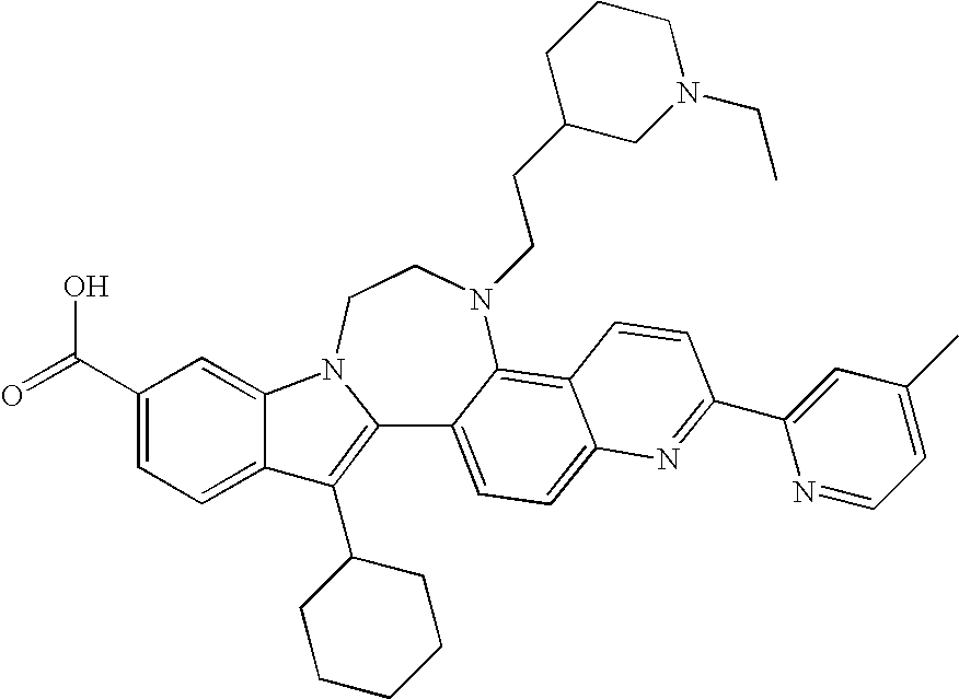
C12=C(C3CCCCC3)C3=CC=C(C(=O)O)C=C3N1CCN(CCC1CN(CC)CCC1)C1=C3C(=CC=C21)N=C(C1=CC(C)=CC=N1)C=C3
